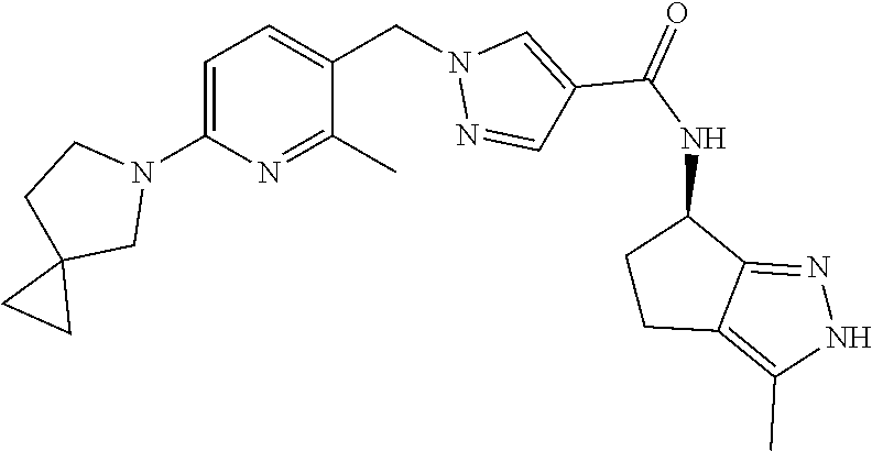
C1=C(N2CCC3(C2)CC3)N=C(C)C(CN2N=CC(C(NC3CCC4=C(C)NN=C34)=O)=C2)=C1
